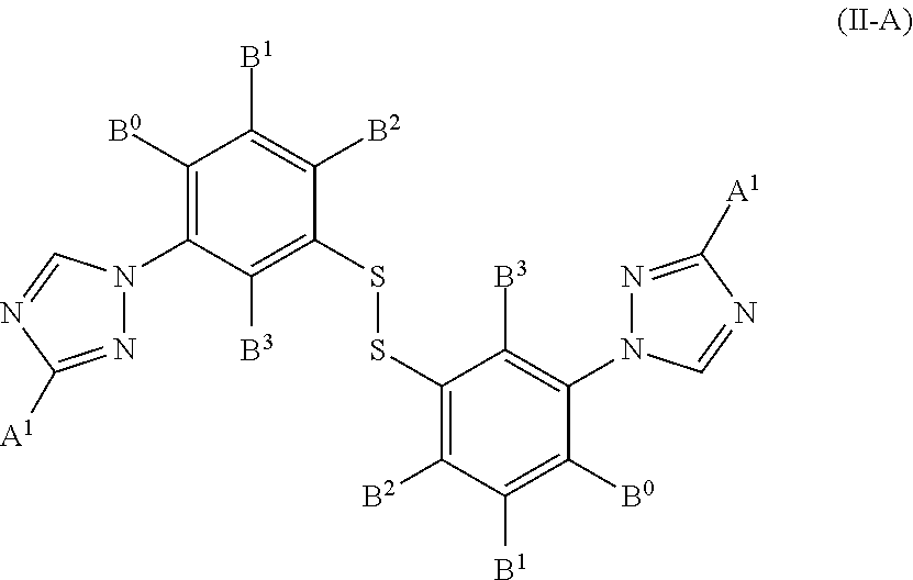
N1(C2=C([B0])C([B1])=C([B2])C(SSC3=C([B2])C([B1])=C([B0])C(N4N=C([A1])N=C4)=C3[B3])=C2[B3])N=C([A1])N=C1
